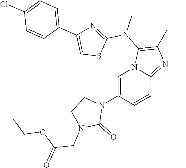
C1=C(N2CCN(CC(=O)OCC)C2=O)C=CC2=NC(CC)=C(N(C)C3=NC(C4=CC=C(Cl)C=C4)=CS3)N12
